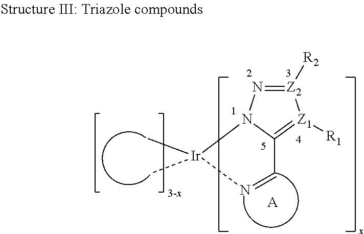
[Z2]1([R2])=NN2C(=[Z1]1[R1])C=N[Ir]2(C)C.[A]
